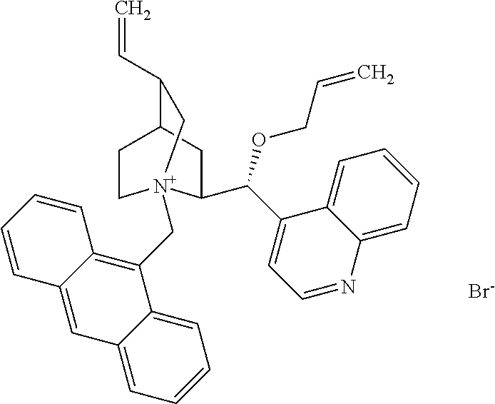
C1(C(OCC=C)C2=CC=NC3=CC=CC=C23)CC2CC[N+]1(CC1=C3C(=CC4=CC=CC=C14)C=CC=C3)CC2C=C.[Br-]
